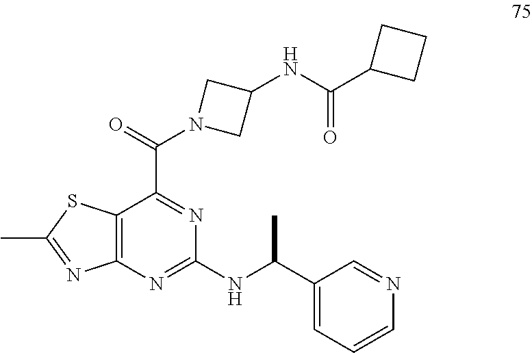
C12=C(N=C(NC(C3=CC=CN=C3)C)N=C1C(=O)N1CC(NC(C3CCC3)=O)C1)N=C(C)S2
